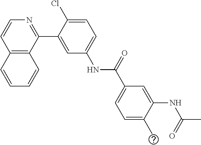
C12=C(C(C3=CC(NC(C4=CC=C(C)C(NC(C)=O)=C4)=O)=CC=C3Cl)=NC=C1)C=CC=C2
